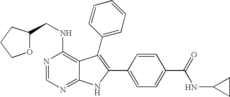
N1=CN=C2C(=C1NCC1OCCC1)C(C1=CC=CC=C1)=C(C1=CC=C(C(=O)NC3CC3)C=C1)N2
